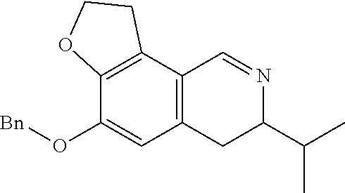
C12=C(C=C(O[Bn])C3=C1CCO3)CC(C(C)C)N=C2
